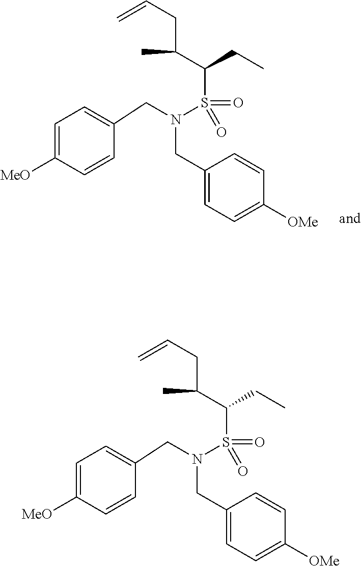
C1=CC([MeO])=CC=C1CN(S(C(C(CC=C)C)CC)(=O)=O)CC1=CC=C([OMe])C=C1.C1=CC([MeO])=CC=C1CN(S(C(C(CC=C)C)CC)(=O)=O)CC1=CC=C([OMe])C=C1
